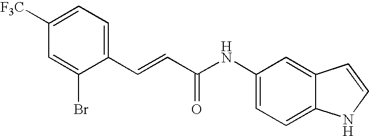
C(=CC1=CC=C([F3C])C=C1Br)C(NC1=CC=C2C(=C1)C=CN2)=O
